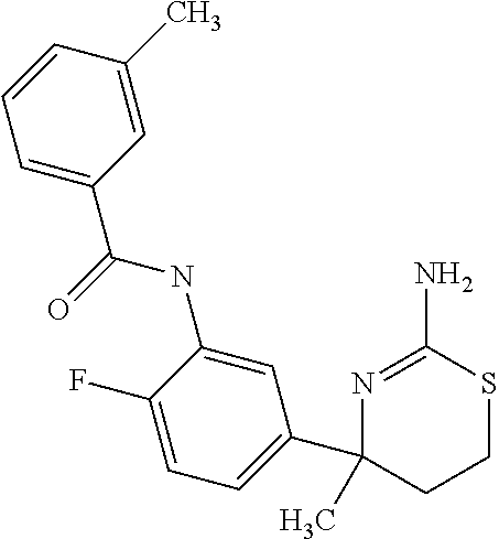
C1=C(C)C=CC=C1C(=O)NC1=CC(C2(C)N=C(N)SCC2)=CC=C1F
